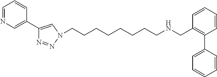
C1=NC=C(C2=CN(CCCCCCCCNCC3=C(C4=CC=CC=C4)C=CC=C3)N=N2)C=C1
